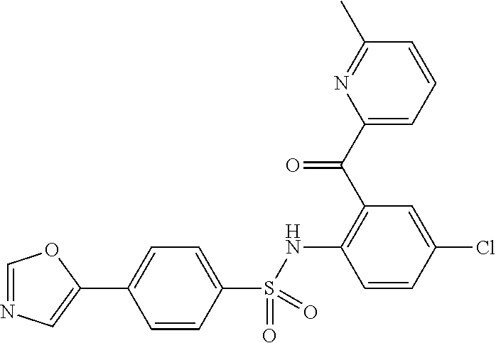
C1(C2=CC=C(S(=O)(=O)NC3=C(C(=O)C4=CC=CC(C)=N4)C=C(Cl)C=C3)C=C2)=CN=CO1
